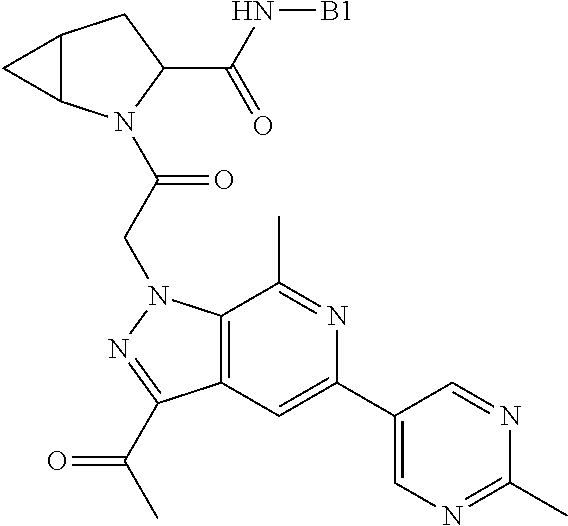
C12C(N(C(CN3C4=C(C=C(C5=CN=C(C)N=C5)N=C4C)C(C(C)=O)=N3)=O)C(C(N[B1])=O)C1)C2
